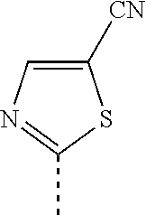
C1([CN])=CN=C(C)S1
